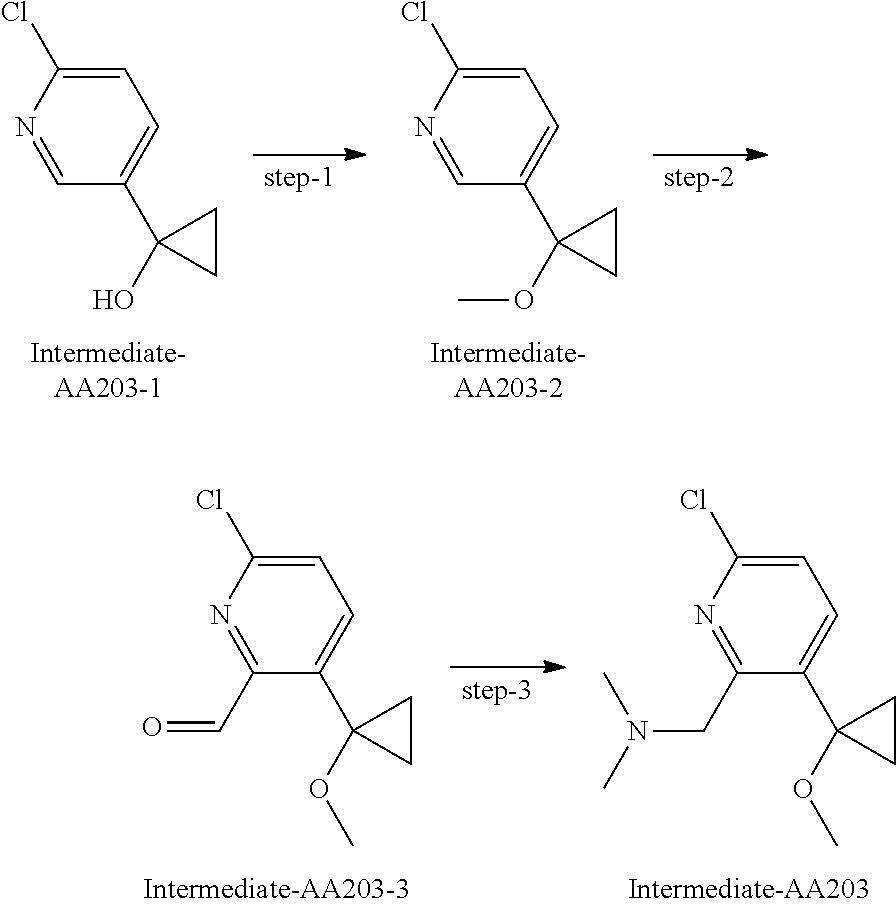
C1=C(Cl)N=CC(C2(O)CC2)=C1.C1=C(Cl)N=CC(C2(OC)CC2)=C1.C1=C(Cl)N=C(C=O)C(C2(OC)CC2)=C1.C1=C(Cl)N=C(CN(C)C)C(C2(OC)CC2)=C1
